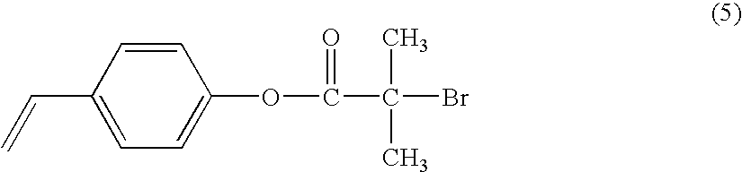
C1=CC(C=C)=CC=C1OC(C(Br)(C)C)=O
